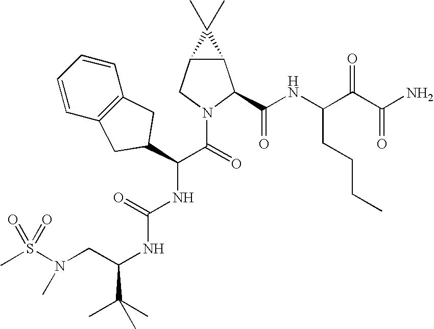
S(N(CC(NC(NC(C(=O)N1C(C(NC(C(C(N)=O)=O)CCCC)=O)C2C(C1)C2(C)C)C1CC2=C(C=CC=C2)C1)=O)C(C)(C)C)C)(=O)(=O)C
